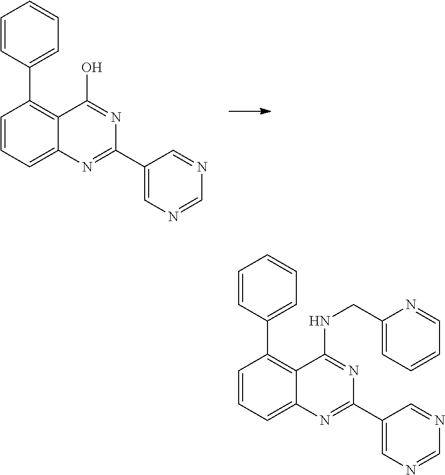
C1(C2=NC3=CC=CC(C4=CC=CC=C4)=C3C(O)=N2)=CN=CN=C1.C1(C2=NC3=CC=CC(C4=CC=CC=C4)=C3C(NCC3=CC=CC=N3)=N2)=CN=CN=C1
